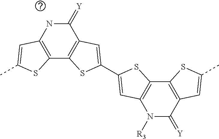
C12=C(NC(=[Y])C3=C1SC(C1=CC4=C(C5=C(C(=[Y])N4[R3])C=C(C)S5)S1)=C3)C=C(C)S2
